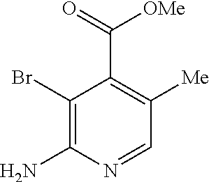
C1(Br)=C(N)N=CC([Me])=C1C(=O)[OMe]
